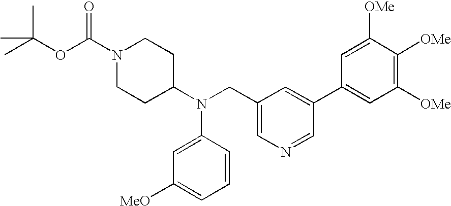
O(C(C)(C)C)C(N1CCC(N(CC2=CN=CC(C3=CC([OMe])=C([OMe])C([OMe])=C3)=C2)C2=CC([MeO])=CC=C2)CC1)=O
